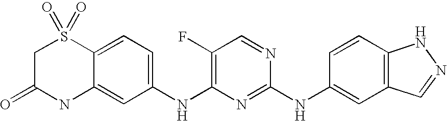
C1C(=O)NC2=CC(NC3=C(F)C=NC(NC4=CC5=C(C=C4)NN=C5)=N3)=CC=C2S1(=O)=O
